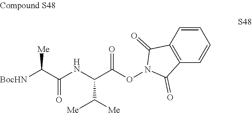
[BocHN]C(C(NC(C(ON1C(=O)C2=C(C=CC=C2)C1=O)=O)C([Me])[Me])=O)[Me]
